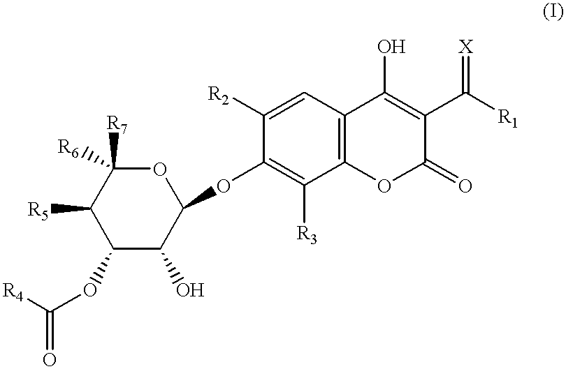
C1([R5])C(OC([R4])=O)C(O)C(OC2=C([R3])C3=C(C=C2[R2])C(O)=C(C([R1])=[X])C(=O)O3)OC1([R6])[R7]
